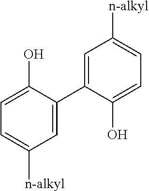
C1=C(O)C(C2=CC([n-alkyl])=CC=C2O)=CC([n-alkyl])=C1
